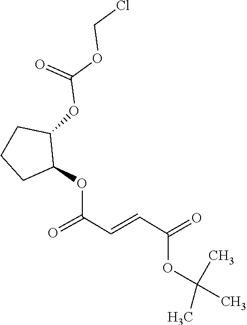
C(=CC(=O)OC(C)(C)C)C(=O)OC1C(OC(OCCl)=O)CCC1
